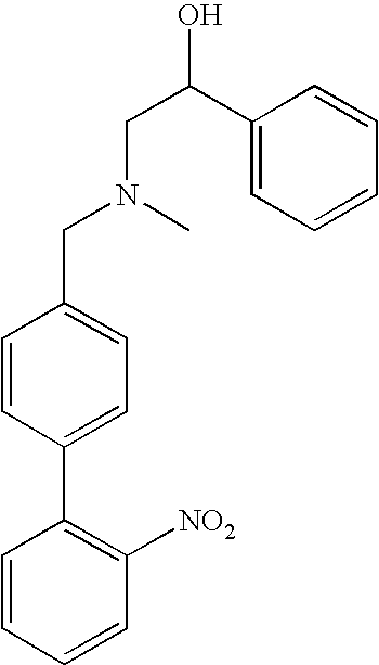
C1=CC=CC([NO2])=C1C1=CC=C(CN(C)CC(C2=CC=CC=C2)O)C=C1
